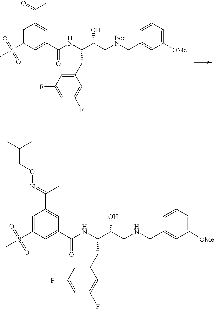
CS(C1=CC(C(=O)C)=CC(C(NC(C(C[BocN]CC2=CC([OMe])=CC=C2)O)CC2=CC(F)=CC(F)=C2)=O)=C1)(=O)=O.CC(C)CON=C(C)C1=CC(C(NC(C(CNCC2=CC([OMe])=CC=C2)O)CC2=CC(F)=CC(F)=C2)=O)=CC(S(C)(=O)=O)=C1
